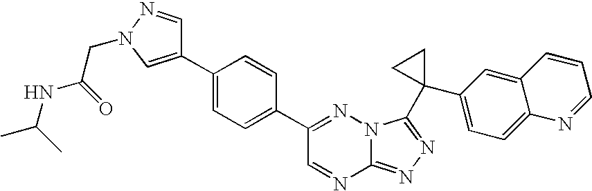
C12=NN=C(C3(C4=CC=C5C(=C4)C=CC=N5)CC3)N1N=C(C1=CC=C(C3=CN(CC(NC(C)C)=O)N=C3)C=C1)C=N2
